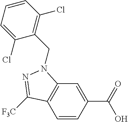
C1=CC(C(=O)O)=CC2=C1C([F3C])=NN2CC1=C(Cl)C=CC=C1Cl
